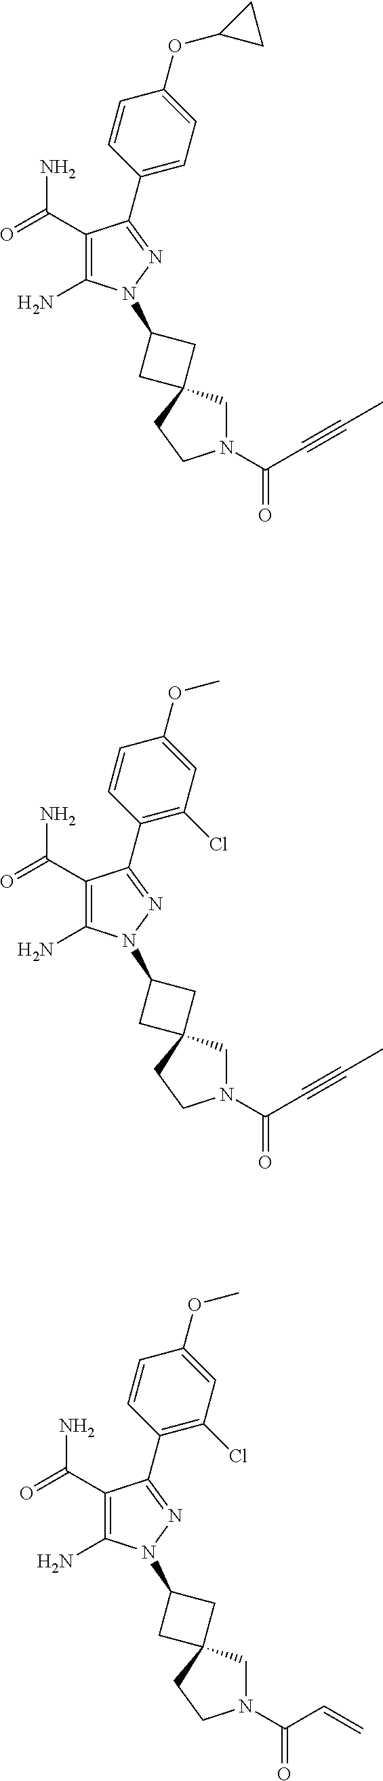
C1=CC(OC2CC2)=CC=C1C1=NN(C2CC3(C2)CN(C(=O)C#CC)CC3)C(N)=C1C(=O)N.C1=CC(OC)=CC(Cl)=C1C1=NN(C2CC3(C2)CN(C(=O)C#CC)CC3)C(N)=C1C(=O)N.C1=CC(OC)=CC(Cl)=C1C1=NN(C2CC3(C2)CN(C(=O)C=C)CC3)C(N)=C1C(=O)N
